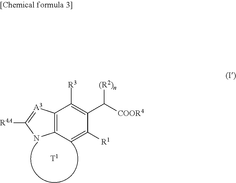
C12=C(C=C([R1])C(C([COOR4])[(R2)n])=C1[R3])NC([R4A])=[A3]2
